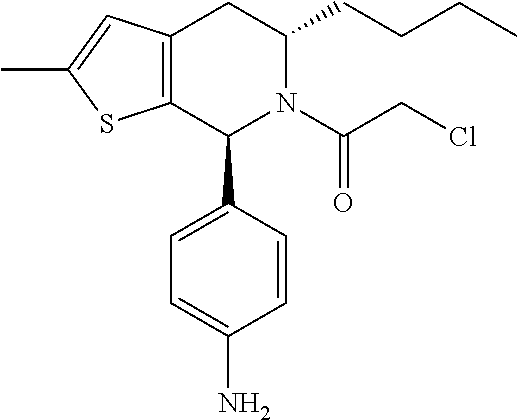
C12=C(CC(CCCC)N(C(CCl)=O)C1C1=CC=C(N)C=C1)C=C(C)S2
